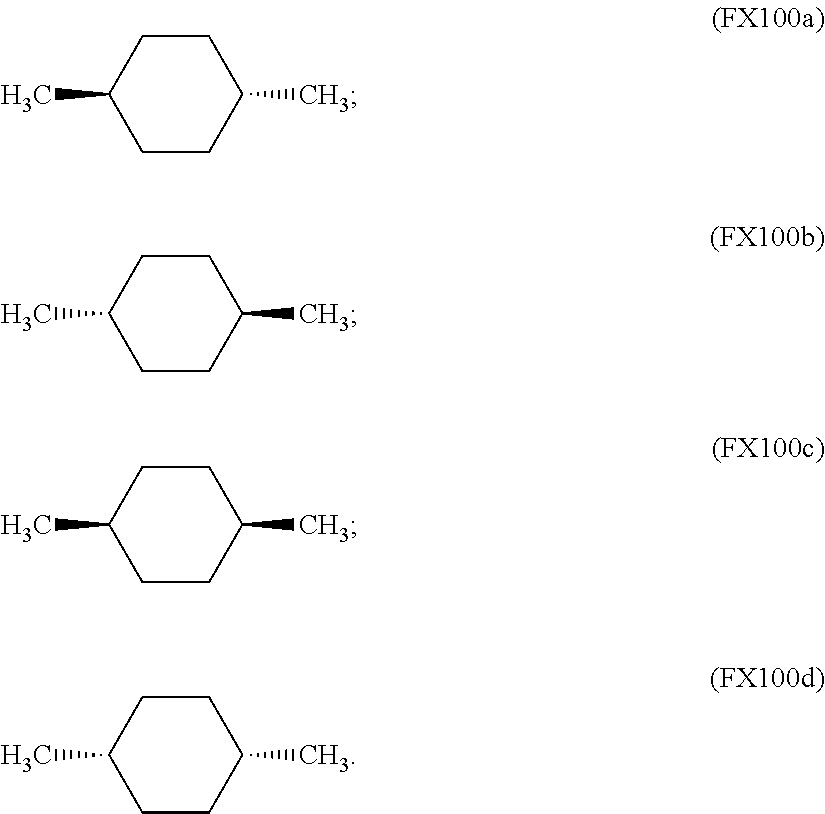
C1CC(C)CCC1C.C1CC(C)CCC1C.C1CC(C)CCC1C.C1CC(C)CCC1C
